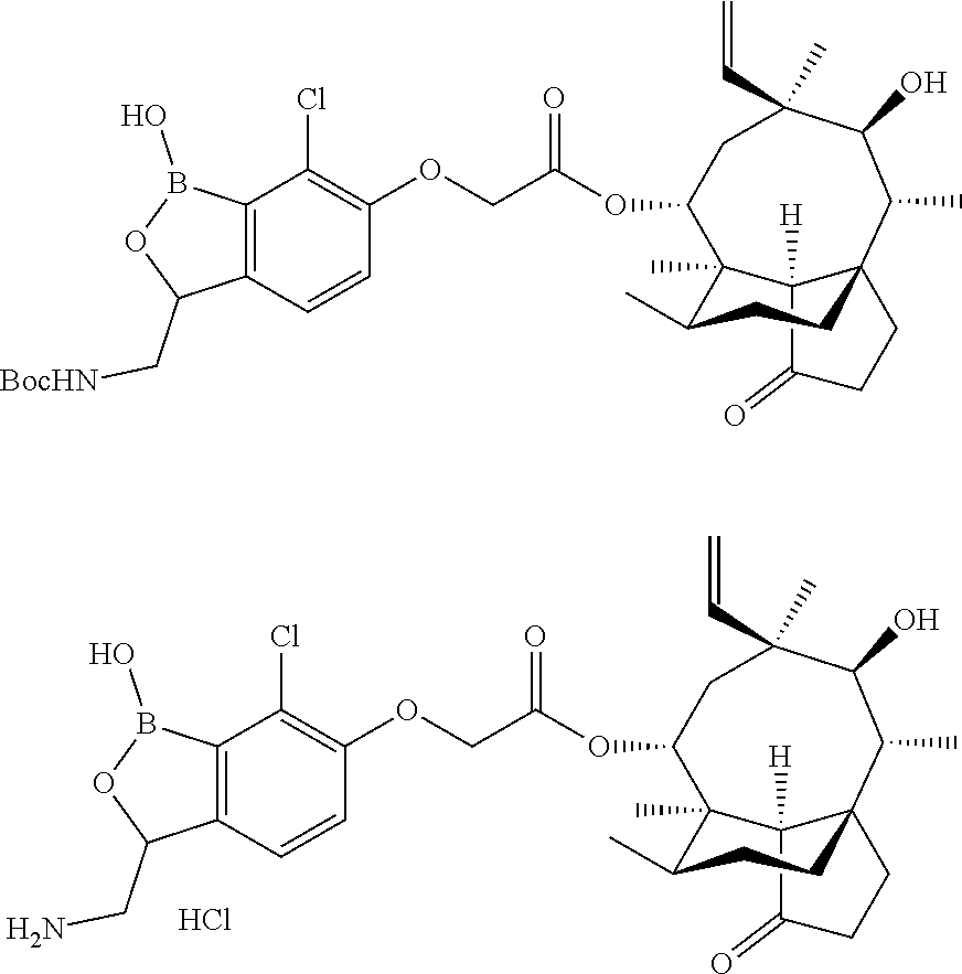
C12([H])C(=O)CCC13CCC(C)C2(C)C(OC(COC1=C(Cl)C2=C(C=C1)C(C[BocHN])OB2O)=O)CC(C=C)(C)C(O)C3C.C12([H])C(=O)CCC13CCC(C)C2(C)C(OC(COC1=C(Cl)C2=C(C=C1)C(CN)OB2O)=O)CC(C=C)(C)C(O)C3C.Cl
